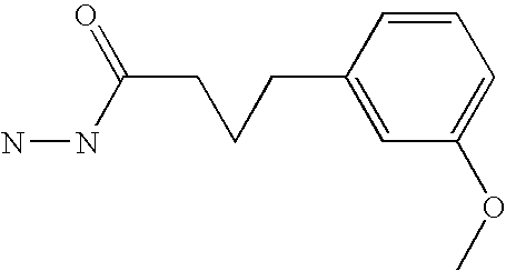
C1=CC(CCCC(=O)NN)=CC(OC)=C1
